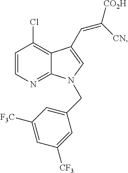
C1=CN=C2C(=C1Cl)C(C=C([CO2H])[CN])=CN2CC1=CC([F3C])=CC([CF3])=C1
